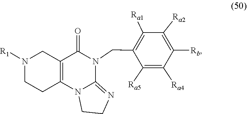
C1CN2C(=N1)N(CC1=C([Ra1])C([Ra2])=C([Rb])C([Ra4])=C1[Ra5])C(=O)C1=C2CCN([R1])C1
